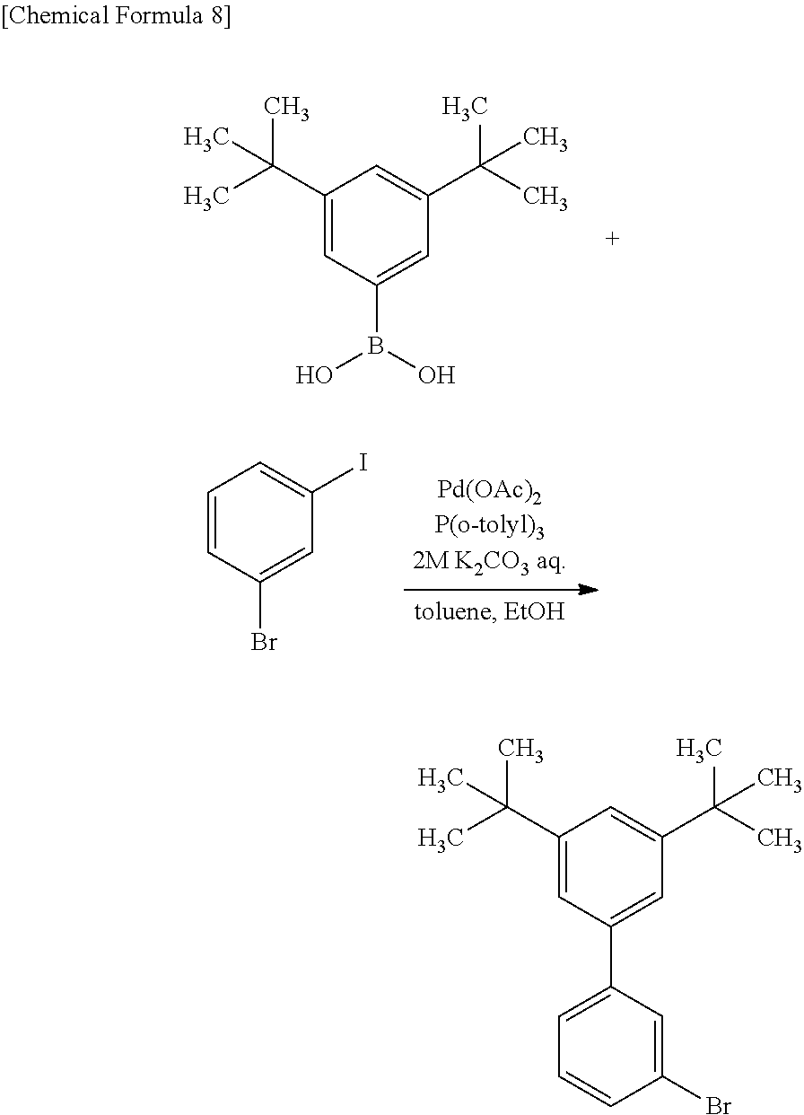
C1(C(C)(C)C)=CC(B(O)O)=CC(C(C)(C)C)=C1.C1=CC(Br)=CC(I)=C1.C1(C(C)(C)C)=CC(C2=CC=CC(Br)=C2)=CC(C(C)(C)C)=C1
